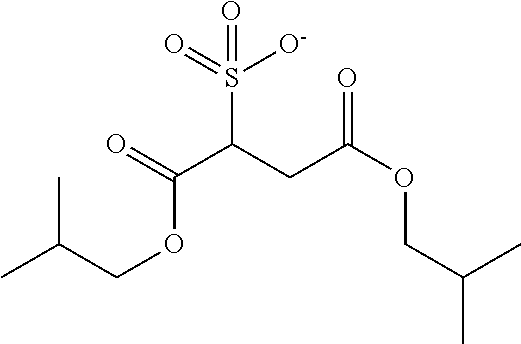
O=C(C(CC(OCC(C)C)=O)S(=O)([O-])=O)OCC(C)C
